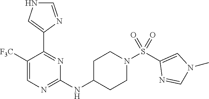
C1=C([F3C])C(C2=CNC=N2)=NC(NC2CCN(S(C3=CN(C)C=N3)(=O)=O)CC2)=N1
